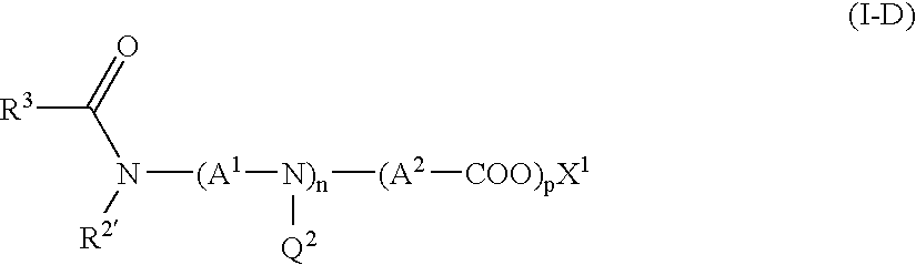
N([(A1][N)n]([Q2])[(A2][COO)pX1])(C([R3])=O)[R2]
